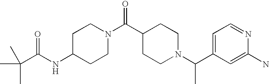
C(NC1CCN(C(C2CCN(C(C3=CC=NC(N)=C3)C)CC2)=O)CC1)(C(C)(C)C)=O
